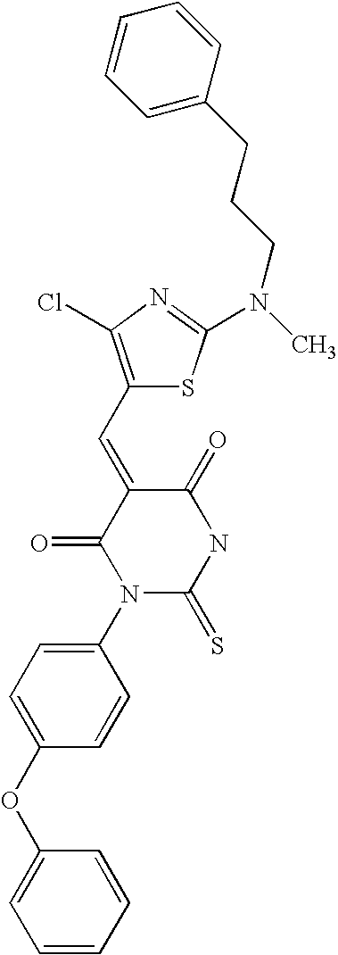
C1(OC2=CC=C(N3C(=S)NC(=O)C(=CC4=C(Cl)N=C(N(C)CCCC5=CC=CC=C5)S4)C3=O)C=C2)=CC=CC=C1
